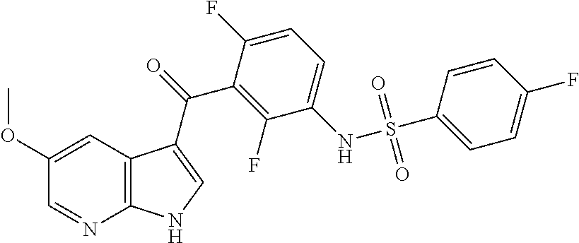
O(C1=CC2=C(N=C1)NC=C2C(=O)C1=C(F)C(NS(C2=CC=C(F)C=C2)(=O)=O)=CC=C1F)C
